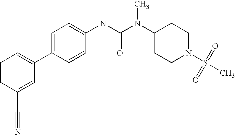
C1=CC(C#N)=CC(C2=CC=C(NC(N(C3CCN(S(C)(=O)=O)CC3)C)=O)C=C2)=C1
